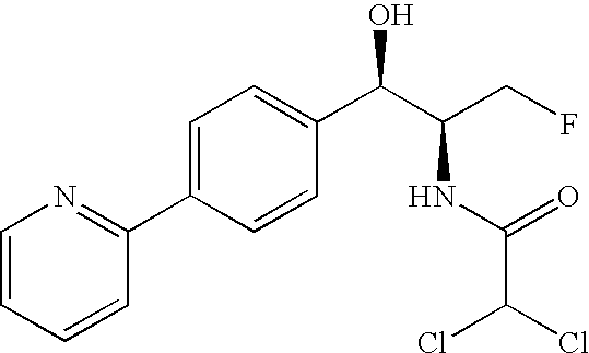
C1=CC=CN=C1C1=CC=C(C(C(CF)NC(C(Cl)Cl)=O)O)C=C1
